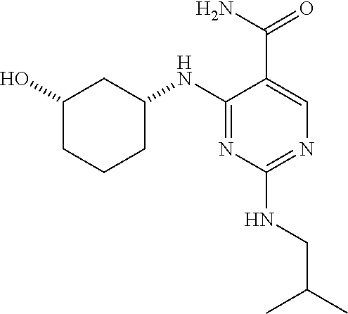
C1(NC2CC(O)CCC2)=NC(NCC(C)C)=NC=C1C(N)=O
